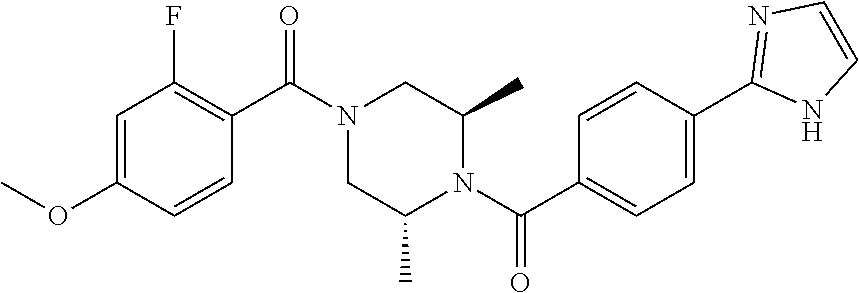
C1=C(OC)C=CC(C(N2CC(C)N(C(C3=CC=C(C4=NC=CN4)C=C3)=O)C(C)C2)=O)=C1F
